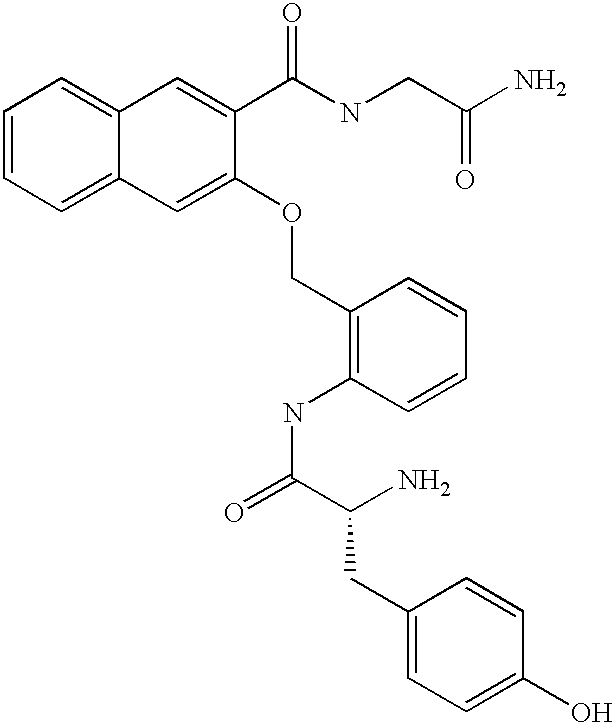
C1=CC=C2C(=C1)C=C(C(NCC(N)=O)=O)C(OCC1=C(NC(=O)C(CC3=CC=C(O)C=C3)N)C=CC=C1)=C2
